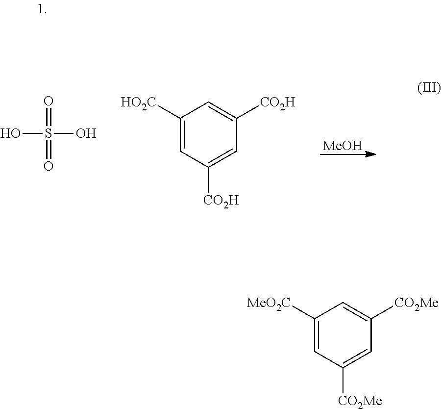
[MeOH].O=S(=O)(O)O.C1([HO2C])=CC([CO2H])=CC([CO2H])=C1.C1([MeO2C])=CC([CO2Me])=CC([CO2Me])=C1
